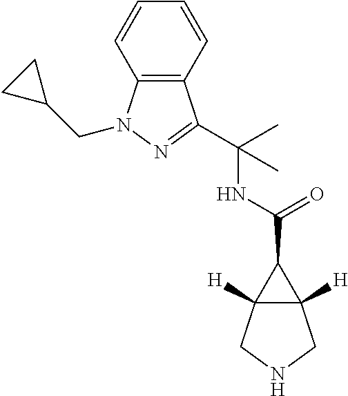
C12([H])C([H])(CNC1)C2C(=O)NC(C)(C)C1=NN(CC2CC2)C2=C1C=CC=C2
